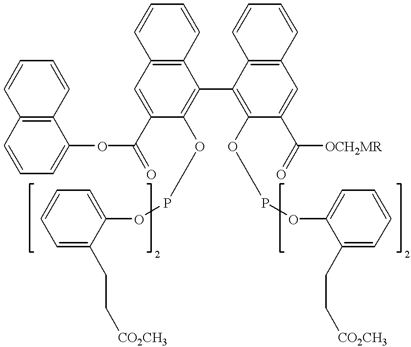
C1=CC2=C(C=C1)C(C1=C(OPOC3=CC=CC=C3CC[CO2CH3])C(C(=O)[OCH2MR])=CC3=C1C=CC=C3)=C(OPOC1=CC=CC=C1CC[CO2CH3])C(C(=O)OC1=CC=CC3=C1C=CC=C3)=C2
